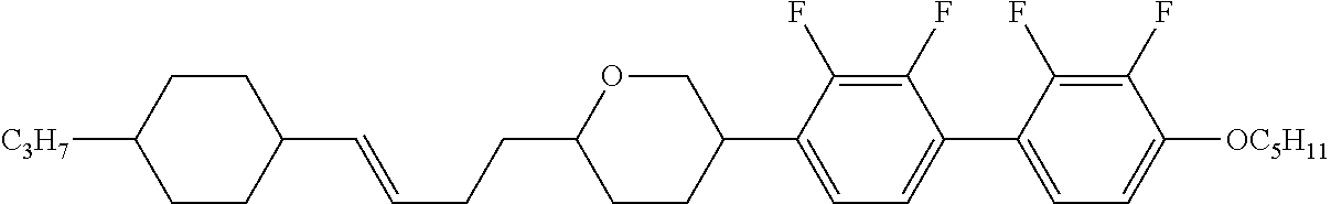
C1(C=CCCC2CCC(C3=CC=C(C4=CC=C([OC5H11])C(F)=C4F)C(F)=C3F)CO2)CCC([C3H7])CC1
